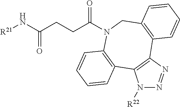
[R21]NC(CCC(=O)N1CC2=C(C3=C(N([R22])N=N3)C3=C1C=CC=C3)C=CC=C2)=O
